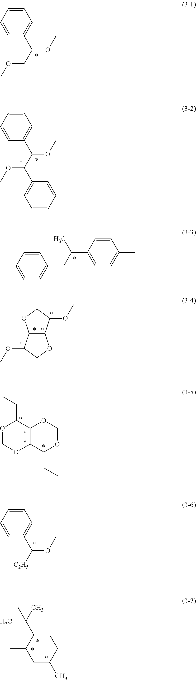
C1=CC(C(COC)OC)=CC=C1.CC1=CC=C(CC(C2=CC=C(C)C=C2)C)C=C1.C12C(C(OC)CO1)OCC2OC.C1=CC(C([C2H5])OC)=CC=C1.C1=CC(C(C(OC)C2=CC=CC=C2)OC)=CC=C1.O1COC2C(C1CC)OCOC2CC.C1(C)CC(C)CCC1C(C)(C)C
